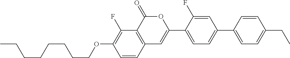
C12=C(C(=O)OC(C3=CC=C(C4=CC=C(CC)C=C4)C=C3F)=C1)C(F)=C(OCCCCCCCC)C=C2
